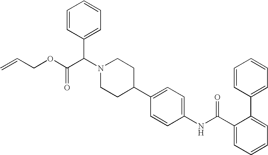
C1(C2=CC=C(NC(C3=CC=CC=C3C3=CC=CC=C3)=O)C=C2)CCN(C(C(OCC=C)=O)C2=CC=CC=C2)CC1
